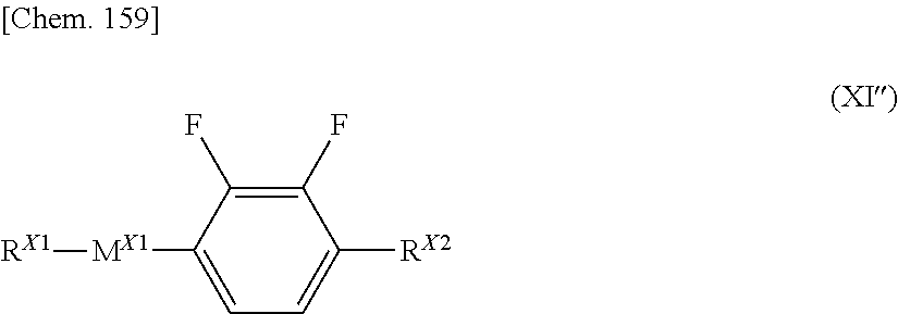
[MX1](C1=CC=C([RX2])C(F)=C1F)[RX1]
